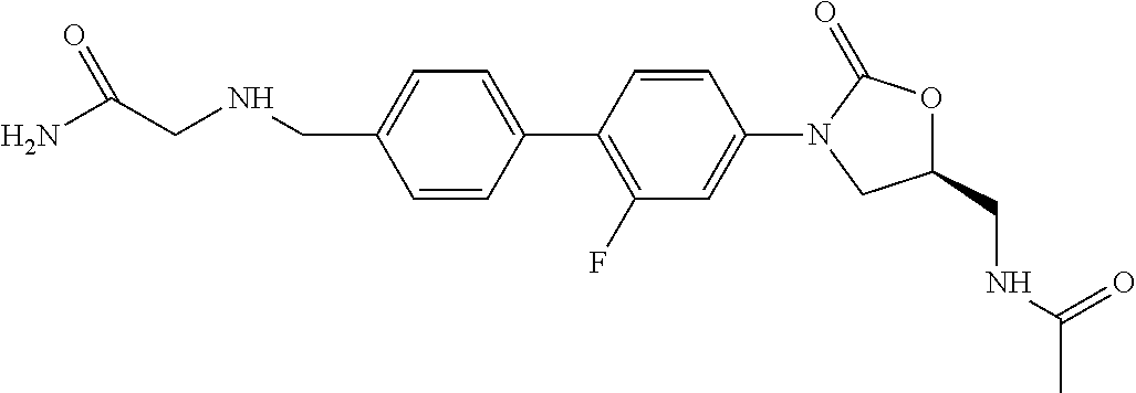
C(C1=CC=C(C2=C(F)C=C(N3C(=O)OC(CNC(=O)C)C3)C=C2)C=C1)NCC(N)=O
